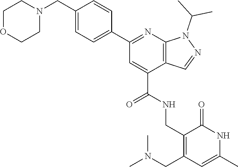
C1OCCN(CC2=CC=C(C3=NC4=C(C(C(NCC5=C(CN(C)C)C=C(C)NC5=O)=O)=C3)C=NN4C(C)C)C=C2)C1
